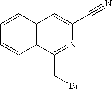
C12=C(C(CBr)=NC(C#N)=C1)C=CC=C2
